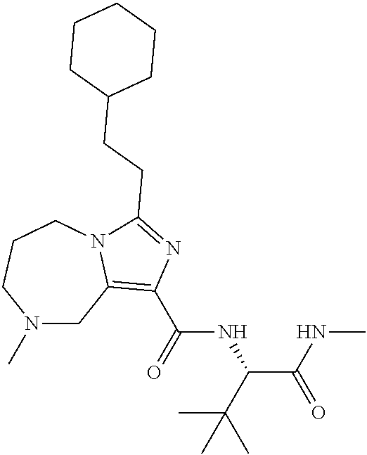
N1(C)CC2=C(C(=O)NC(C(C)(C)C)C(NC)=O)N=C(CCC3CCCCC3)N2CCC1
